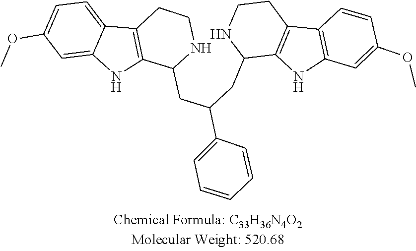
O(C)C1=CC=C2C3=C(C(CC(CC4C5=C(C6=C(N5)C=C(OC)C=C6)CCN4)C4=CC=CC=C4)NCC3)NC2=C1
